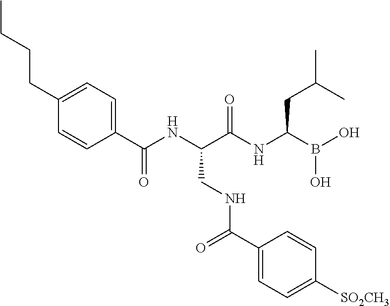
C1(C(NC(C(NC(B(O)O)CC(C)C)=O)CNC(C2=CC=C([SO2CH3])C=C2)=O)=O)=CC=C(CCCC)C=C1
